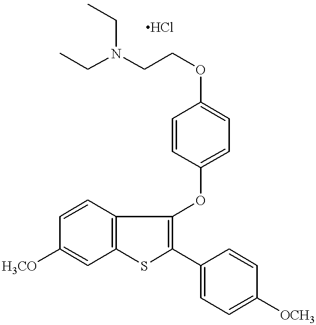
C1=CC2=C(C=C1[H3CO])SC(C1=CC=C([OCH3])C=C1)=C2OC1=CC=C(OCCN(CC)CC)C=C1
